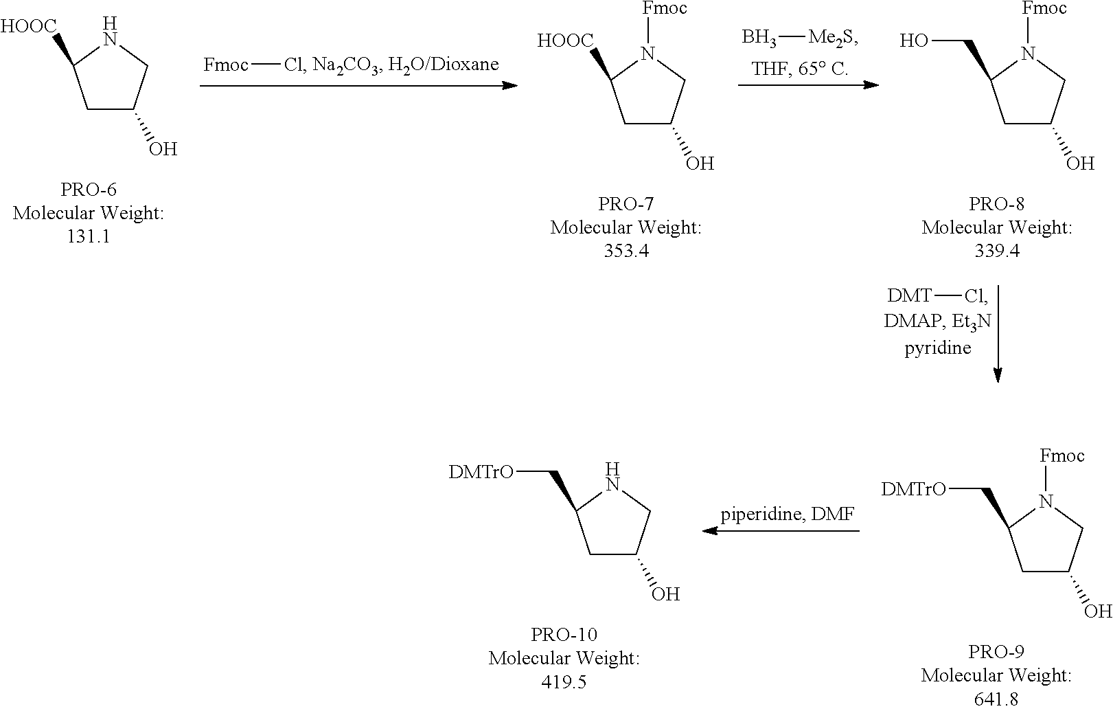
C1C(O)CNC1[HOOC].[Fmoc]Cl.C1C(O)CN([Fmoc])C1[HOOC].B[Me2S].C1C(O)CN([Fmoc])C1CO.[DMT]Cl.C1C(O)CN([Fmoc])C1C[DMTrO].C1C(O)CNC1C[DMTrO]
